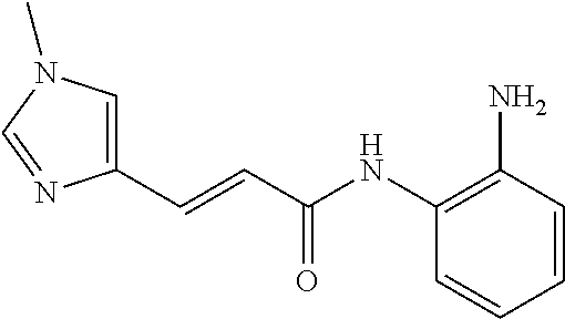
C(=CC(NC1=C(N)C=CC=C1)=O)C1=CN(C)C=N1
